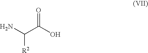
C(C(O)=O)(N)[R2]
